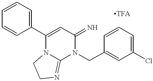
C1(C2=CC(=N)N(CC3=CC(Cl)=CC=C3)C3=NCCN23)=CC=CC=C1
